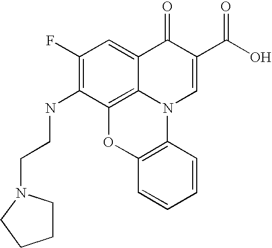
C12=C3C(=CC(F)=C1NCCN1CCCC1)C(=O)C(C(O)=O)=CN3C1=C(O2)C=CC=C1
